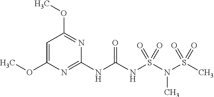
C1=C(OC)N=C(NC(NS(N(S(C)(=O)=O)C)(=O)=O)=O)N=C1OC
